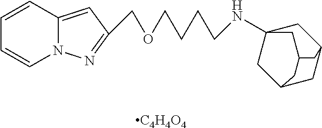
[C4H4O4].C1=CC2=CC(COCCCCNC34CC5CC(C3)CC(C4)C5)=NN2C=C1
